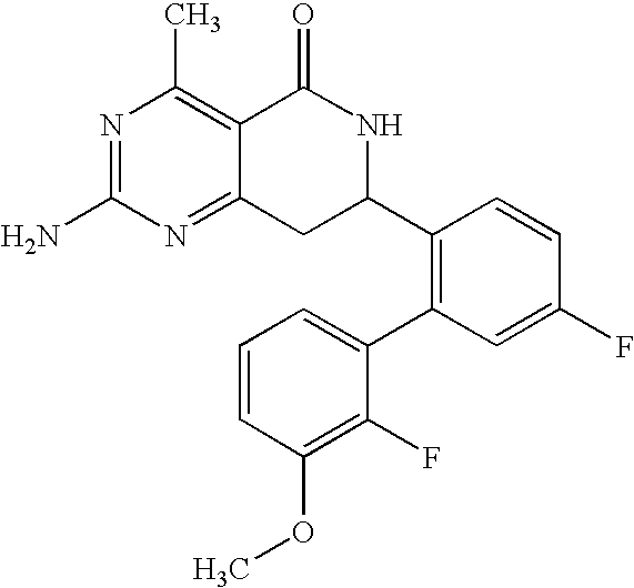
C12=NC(N)=NC(C)=C1C(=O)NC(C1=C(C3=CC=CC(OC)=C3F)C=C(F)C=C1)C2
